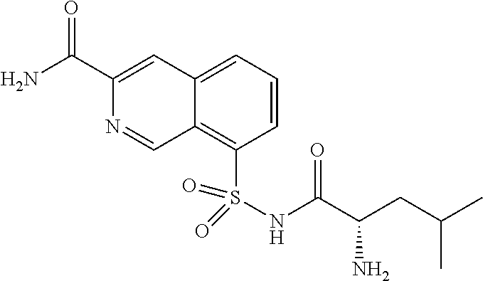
S(NC(C(CC(C)C)N)=O)(C1=C2C(=CC=C1)C=C(C(N)=O)N=C2)(=O)=O
